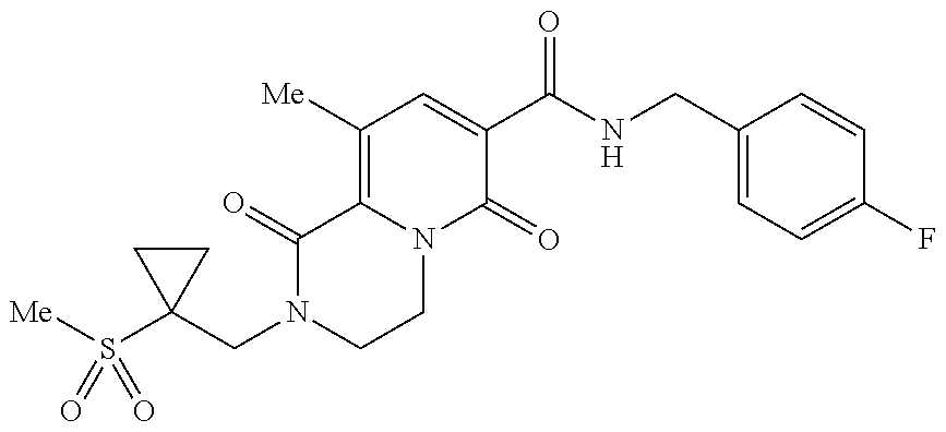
[Me]S(C1(CN2CCN3C(=C([Me])C=C(C(NCC4=CC=C(F)C=C4)=O)C3=O)C2=O)CC1)(=O)=O
